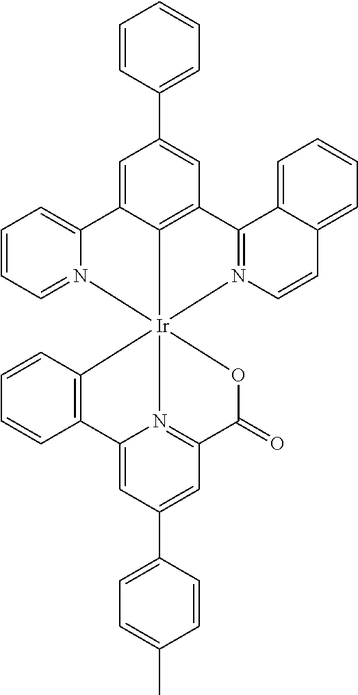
C1=CC=N2C(=C1)C1=CC(C3=CC=CC=C3)=CC3=C1[Ir]214(N2=C3C3=CC=CC=C3C=C2)N2=C(C=C(C3=CC=C(C)C=C3)C=C2C2=C1C=CC=C2)C(=O)O4
